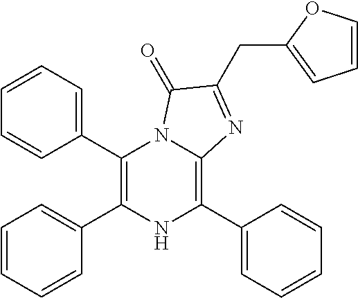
C1(C2=CC=CC=C2)=C(C2=CC=CC=C2)NC(C2=CC=CC=C2)=C2N1C(=O)C(CC1=CC=CO1)=N2
